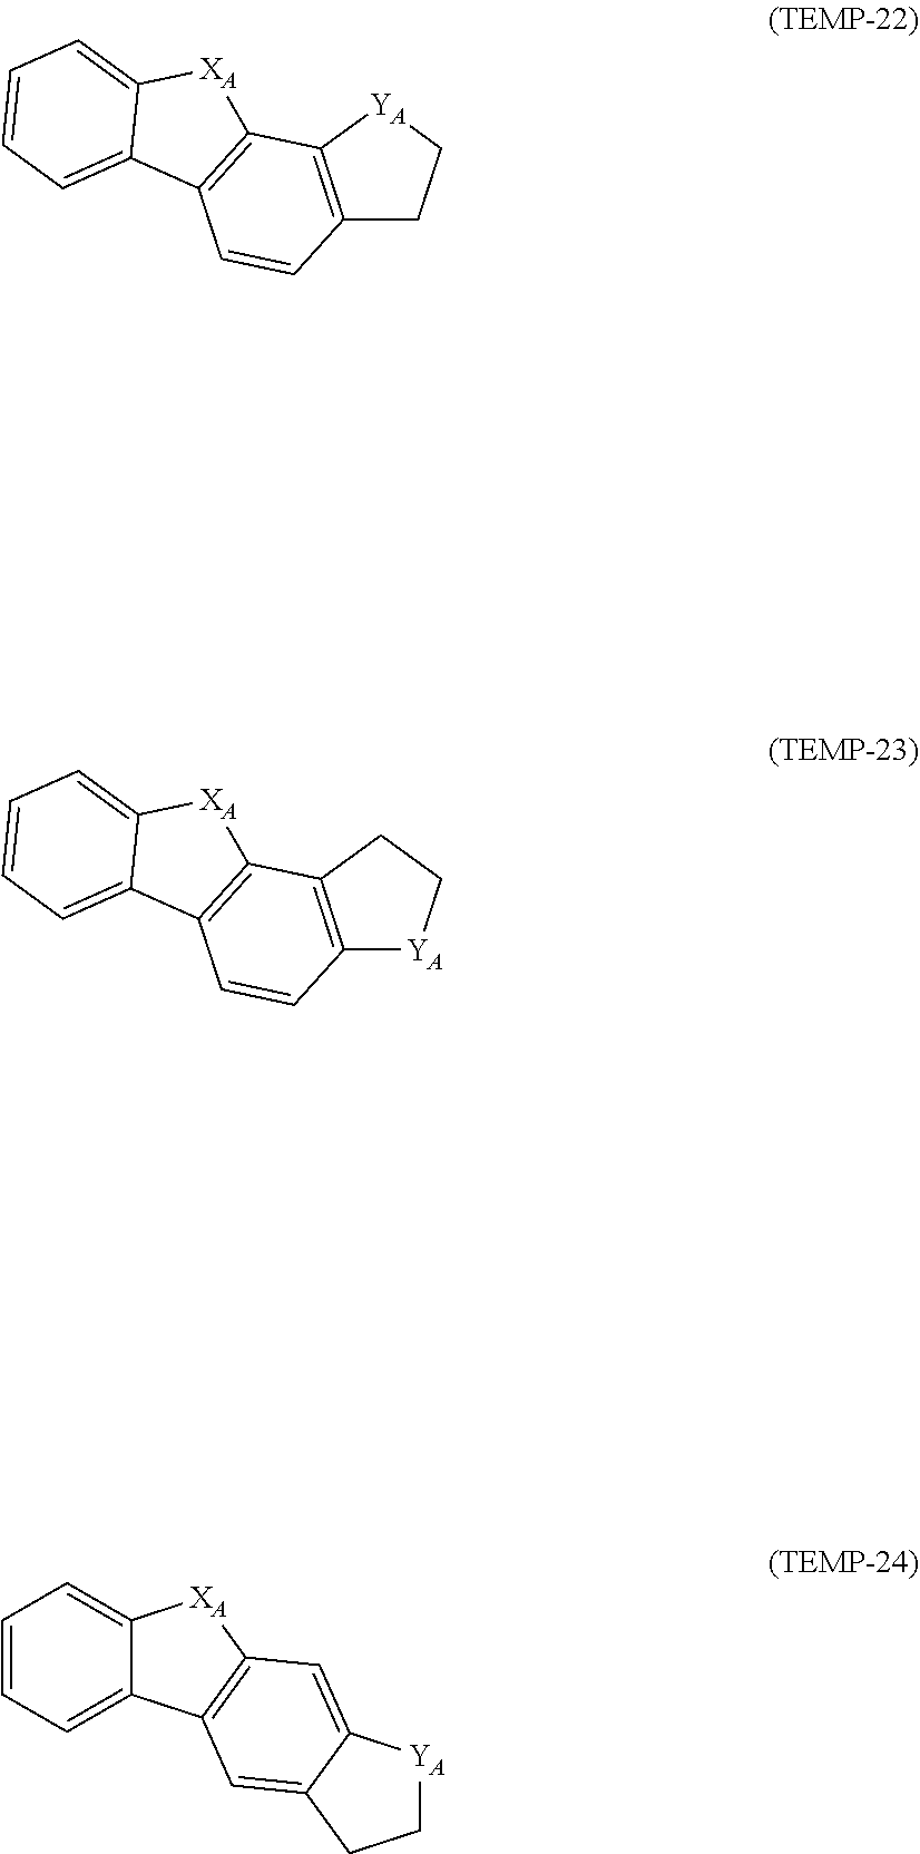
C12=C([YA]CC1)C1=C(C=C2)C2=CC=CC=C2[XA]1.C12=C(CC[YA]1)C1=C(C=C2)C2=CC=CC=C2[XA]1.C1[YA]C2=CC3=C(C=C2C1)C1=CC=CC=C1[XA]3
